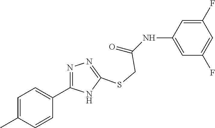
C1=C(NC(=O)CSC2=NN=C(C3=CC=C(C)C=C3)N2)C=C(F)C=C1F
